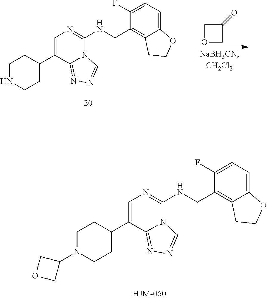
C1=C(C2CCNCC2)C2=NN=CN2C(NCC2=C3C(=CC=C2F)OCC3)=N1.C1OCC1=O.C1=C(C2CCN(C3COC3)CC2)C2=NN=CN2C(NCC2=C3C(=CC=C2F)OCC3)=N1
